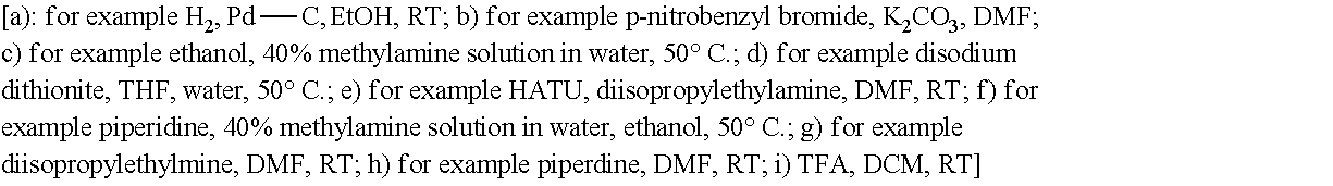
[Pd]C
